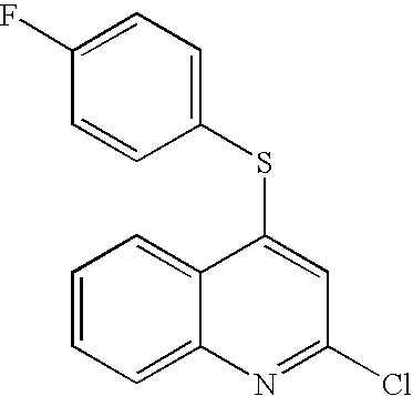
C1=CC=C2C(=C1)C(SC1=CC=C(F)C=C1)=CC(Cl)=N2
